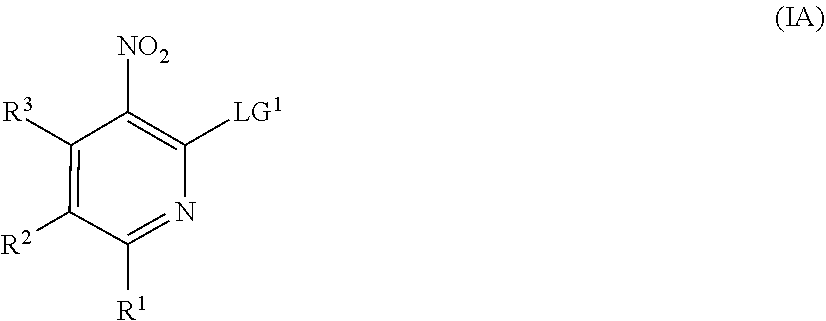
C1([NO2])=C([LG1])N=C([R1])C([R2])=C1[R3]
